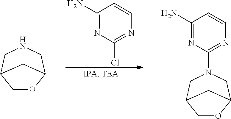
C1(N)=NC(Cl)=NC=C1.C1OC2CNCC1C2.C1(N)=NC(N2CC3OCC(C2)C3)=NC=C1
